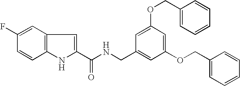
C1=C(F)C=CC2=C1C=C(C(NCC1=CC(OCC3=CC=CC=C3)=CC(OCC3=CC=CC=C3)=C1)=O)N2
